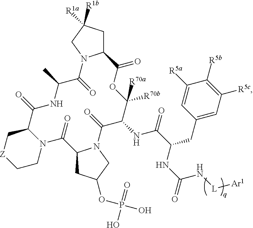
C12CC([R1a])([R1b])CN1C(=O)C(C)NC(=O)C1C[Z]CCN1C(=O)C1CC(OP(O)(=O)O)CN1C(=O)C(NC(C(CC1=CC([R5c])=C([R5b])C([R5a])=C1)NC(=O)N[L][Ar1])=O)C([R70b])([R70a])OC2=O
